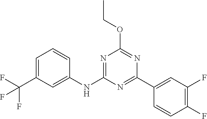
N1=C(C2=CC(F)=C(F)C=C2)N=C(OCC)N=C1NC1=CC(C(F)(F)F)=CC=C1
